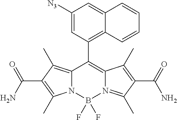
C12=C(C)C(C(N)=O)=C(C)N1B(F)(F)N1=C(C)C(C(=O)N)=C(C)C1=C2C1=C2C(=CC([N3])=C1)C=CC=C2
